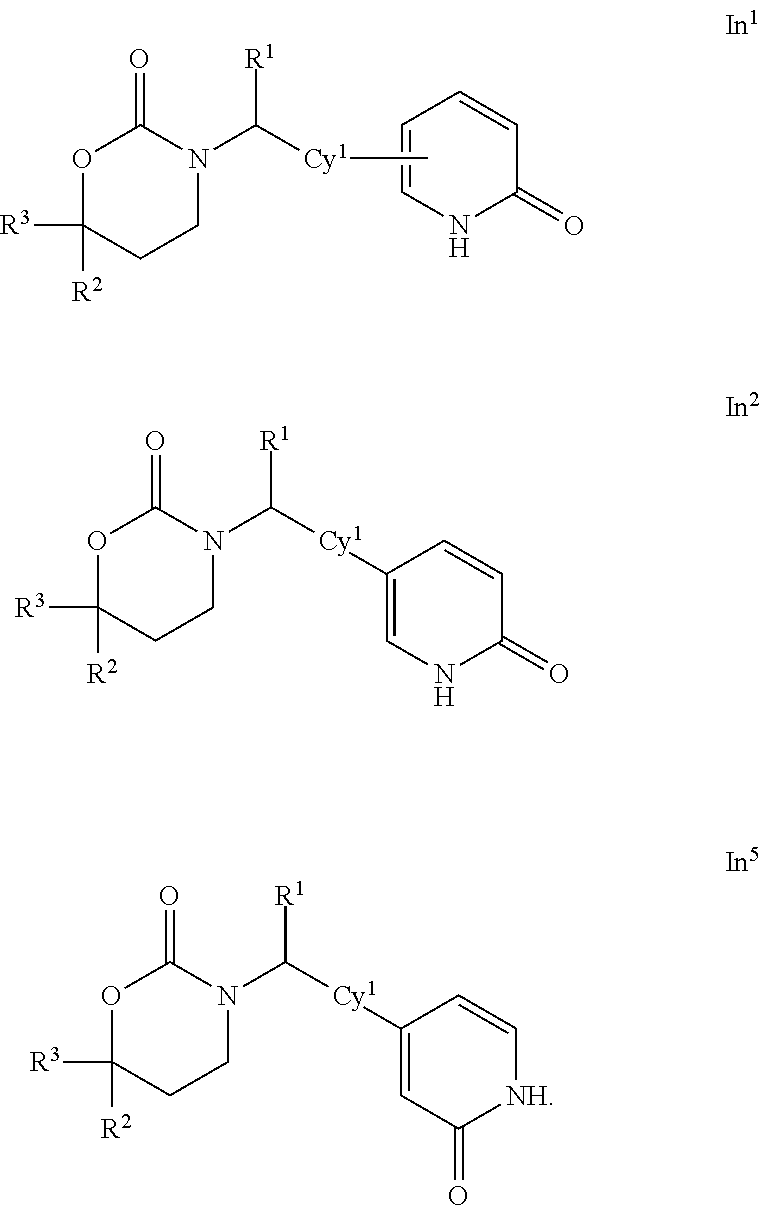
C1=CNC(=O)C=C1.C[Cy1]C(N1CCC([R2])([R3])OC1=O)[R1].O1C([R2])([R3])CCN(C([Cy1]C2=CNC(=O)C=C2)[R1])C1=O.O1C([R2])([R3])CCN(C([Cy1]C2=CC(=O)[NH]C=C2)[R1])C1=O
